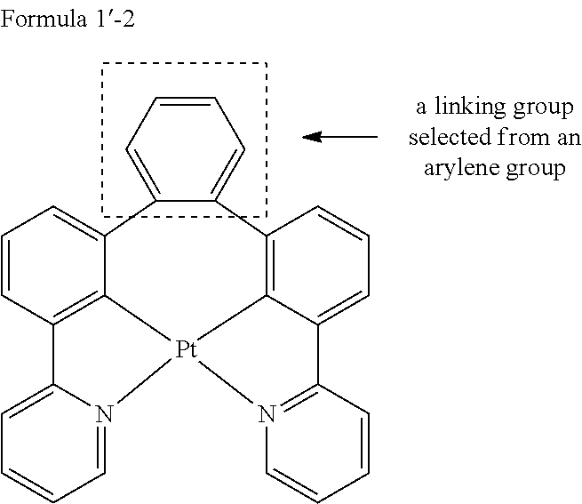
C1=CC2=C3C(=C1)C1=CC=CC=C1C1=C4[Pt]3(N3=CC=CC=C23)N2=C(C4=CC=C1)C=CC=C2
